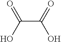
O=C(O)C(=O)O
